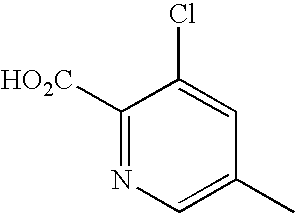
C1([HO2C])=NC=C(C)C=C1Cl
